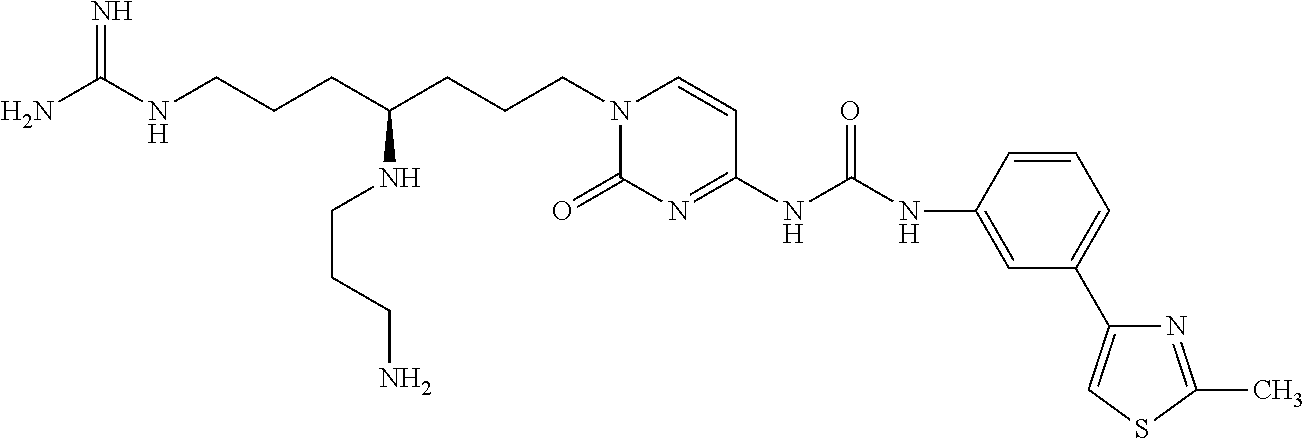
N1(CCCC(NCCCN)CCCNC(N)=N)C(=O)N=C(NC(NC2=CC(C3=CSC(C)=N3)=CC=C2)=O)C=C1
